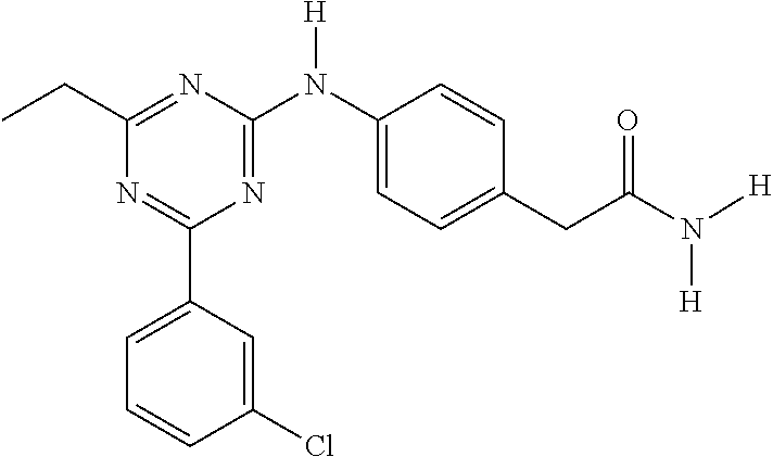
C1(C2=CC=CC(Cl)=C2)=NC(CC)=NC(N(C2=CC=C(CC(N([H])[H])=O)C=C2)[H])=N1
